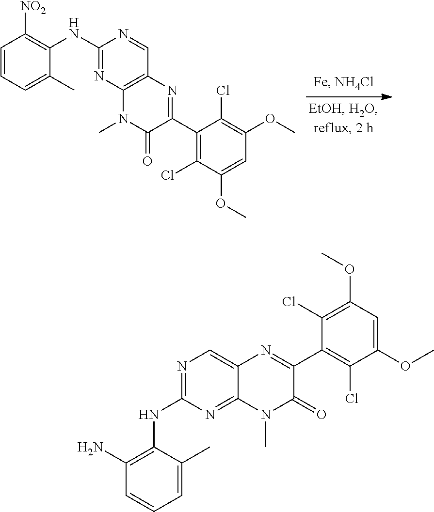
C1(NC2=C([NO2])C=CC=C2C)=NC2=C(C=N1)N=C(C1=C(Cl)C(OC)=CC(OC)=C1Cl)C(=O)N2C.N1=C(NC2=C(N)C=CC=C2C)N=C2C(=C1)N=C(C1=C(Cl)C(OC)=CC(OC)=C1Cl)C(=O)N2C
